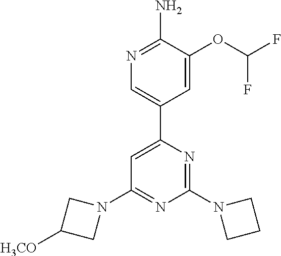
N1=C(N)C(OC(F)F)=CC(C2=CC(N3CC([H3CO])C3)=NC(N3CCC3)=N2)=C1
